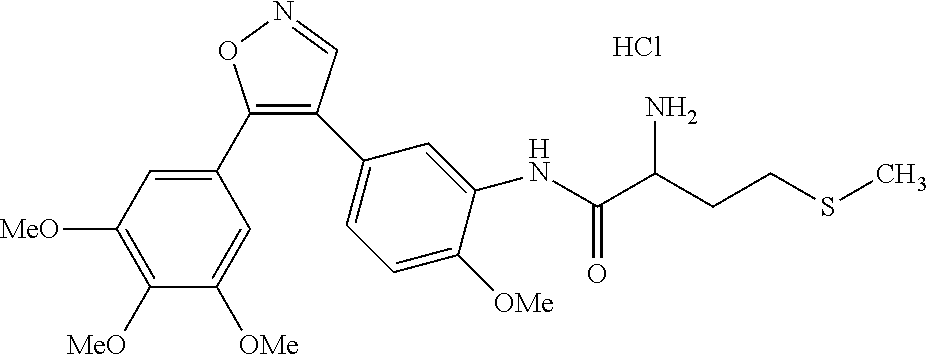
C1(C2=CC([MeO])=C([MeO])C([OMe])=C2)=C(C2=CC=C([OMe])C(NC(C(CCSC)N)=O)=C2)C=NO1.Cl
